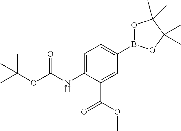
C1=C(NC(OC(C)(C)C)=O)C(C(OC)=O)=CC(B2OC(C)(C)C(C)(C)O2)=C1
